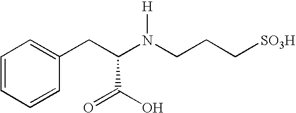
C(C(N(CCC[SO3H])[H])C(O)=O)C1=CC=CC=C1
